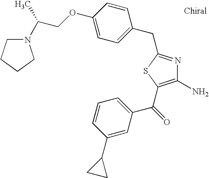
N1(C(COC2=CC=C(CC3=NC(N)=C(C(C4=CC=CC(C5CC5)=C4)=O)S3)C=C2)C)CCCC1
